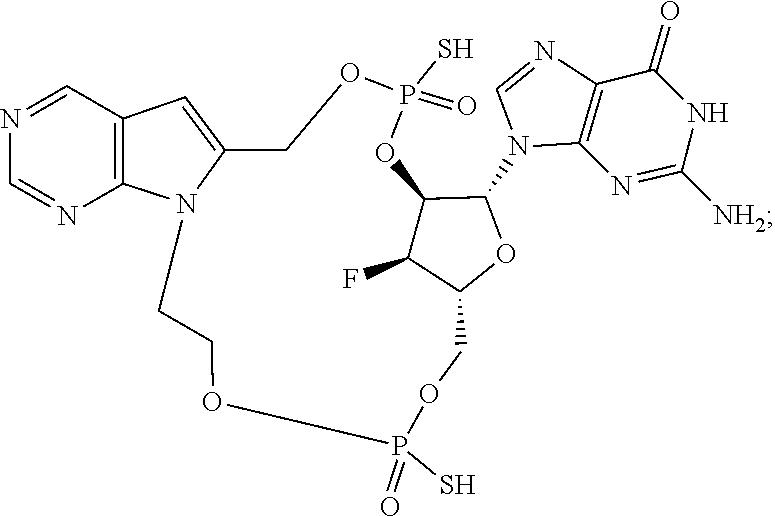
C1=NC2=C(N1C1C3C(F)C(COP(S)(=O)OCCN4C(=CC5=C4N=CN=C5)COP(S)(=O)O3)O1)N=C([NH2])NC2=O
